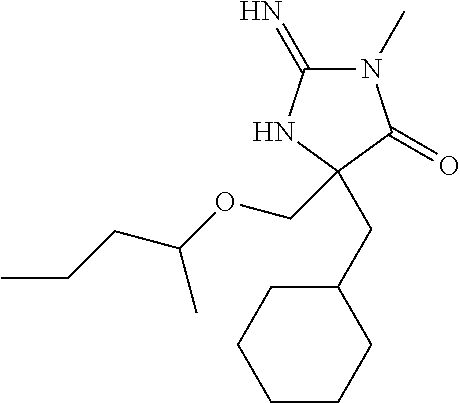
N1(C)C(=N)NC(CC2CCCCC2)(COC(CCC)C)C1=O
